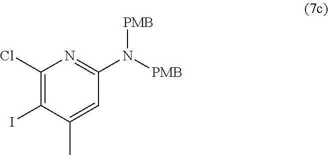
C1(I)=C(Cl)N=C(N([PMB])[PMB])C=C1C
